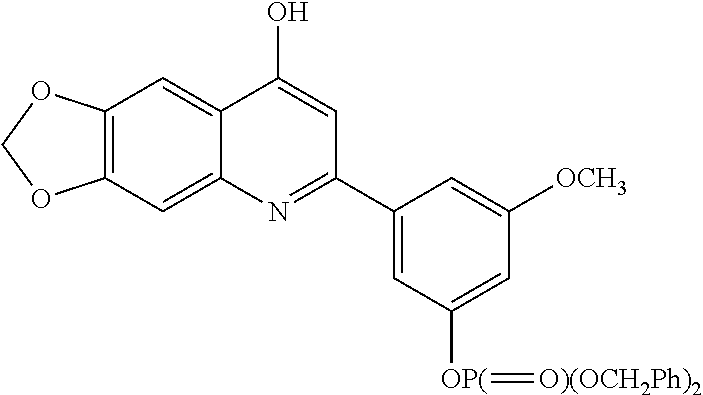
C12=CC3=C(C=C1C(O)=CC(C1=CC([OP(]=[O)(OCH2Ph)2])=CC([OCH3])=C1)=N2)OCO3
